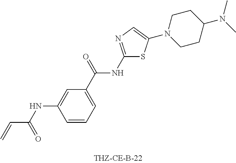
C=CC(NC1=CC(C(=O)NC2=NC=C(N3CCC(N(C)C)CC3)S2)=CC=C1)=O
